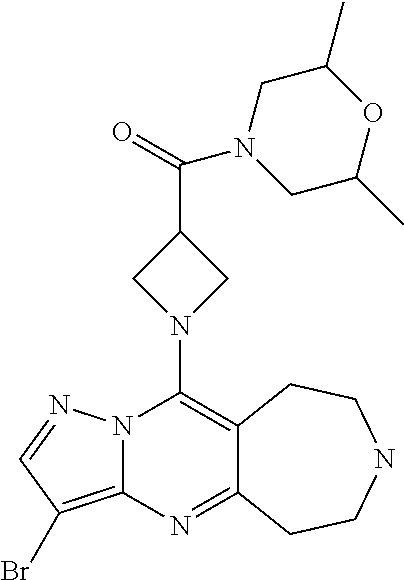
C12=C(Br)C=NN1C(N1CC(C(=O)N3CC(C)OC(C)C3)C1)=C1C(=N2)CCNCC1
